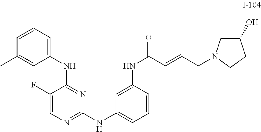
C1(F)=CN=C(NC2=CC=CC(NC(C=CCN3CC(O)CC3)=O)=C2)N=C1NC1=CC=CC(C)=C1
